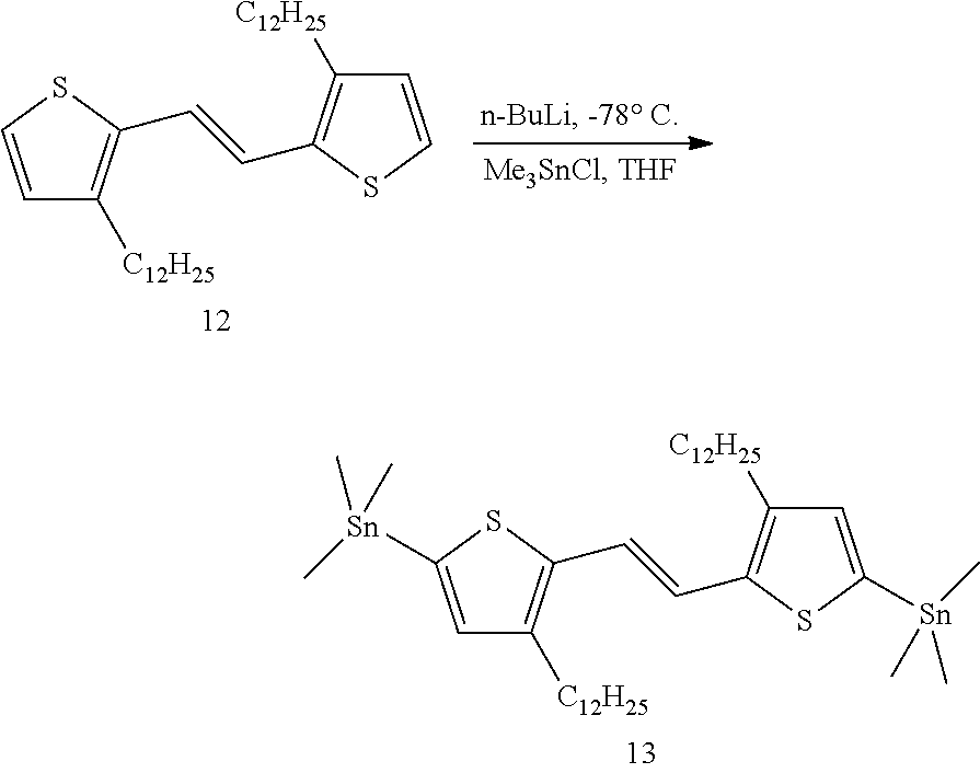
C1([C12H25])=C(C=CC2=C([C12H25])C=C([Sn](C)(C)C)S2)SC([Sn](C)(C)C)=C1.C1([C12H25])=C(C=CC2=C([C12H25])C=CS2)SC=C1
